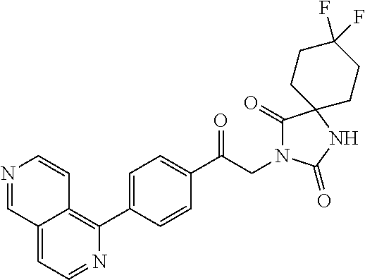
C1(C(CN2C(=O)C3(NC2=O)CCC(F)(F)CC3)=O)=CC=C(C2=C3C(=CC=N2)C=NC=C3)C=C1
